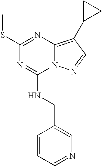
C1(SC)=NC2=C(C3CC3)C=NN2C(NCC2=CN=CC=C2)=N1
